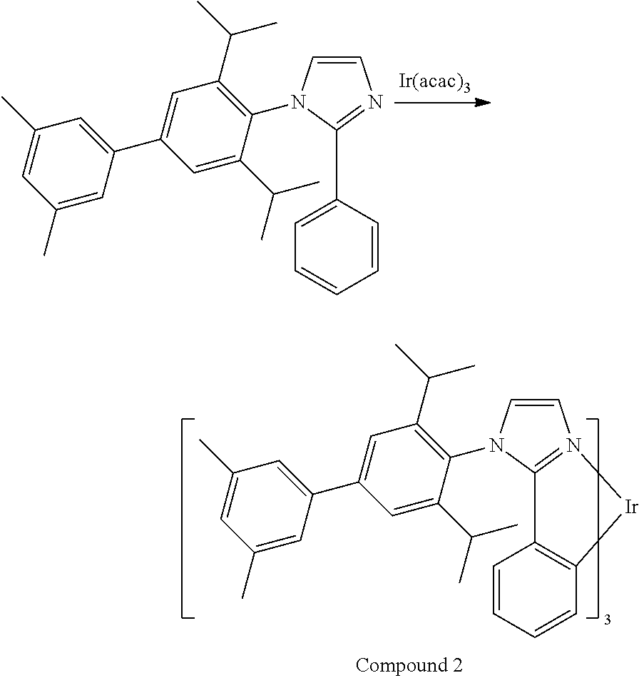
C1=CN(C2=C(C(C)C)C=C(C3=CC(C)=CC(C)=C3)C=C2C(C)C)C(C2=CC=CC=C2)=N1.C1=CN(C2=C(C(C)C)C=C(C3=CC(C)=CC(C)=C3)C=C2C(C)C)C2=N1[Ir]C1=C2C=CC=C1
